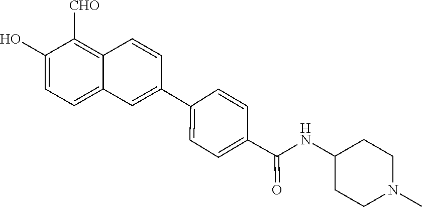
C1(O)=CC=C2C(=C1[CHO])C=CC(C1=CC=C(C(NC3CCN(C)CC3)=O)C=C1)=C2
